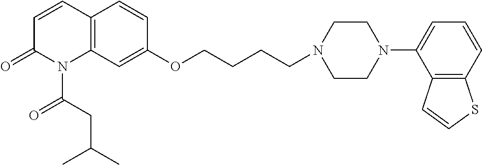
C12=C(C=C(OCCCCN3CCN(C4=CC=CC5=C4C=CS5)CC3)C=C1)N(C(CC(C)C)=O)C(=O)C=C2
